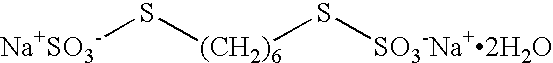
S([(CH2)6]S[SO3-Na+2H2O])[Na+SO3-]
